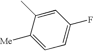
C1=C([Me])C(C)=CC(F)=C1
